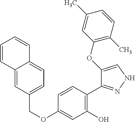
C(OC1=CC(O)=C(C2=NNC=C2OC2=C(C)C=CC(C)=C2)C=C1)C1=CC=C2C(=C1)C=CC=C2
